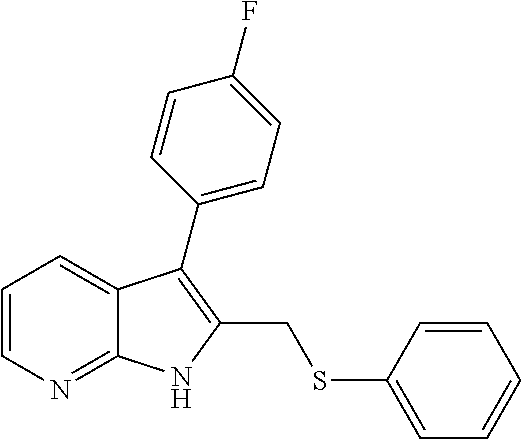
C1=CN=C2C(=C1)C(C1=CC=C(F)C=C1)=C(CSC1=CC=CC=C1)N2
